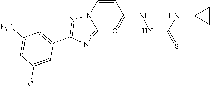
N1=CN(C=CC(NNC(=S)NC2CC2)=O)N=C1C1=CC([F3C])=CC([F3C])=C1
